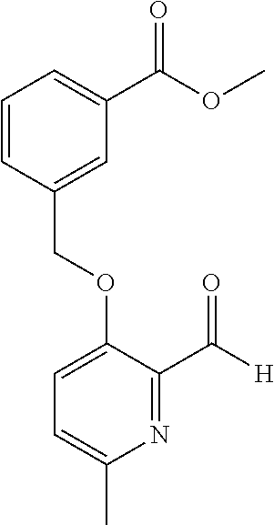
C(OC1=CC=C(C)N=C1C([H])=O)C1=CC(C(OC)=O)=CC=C1
